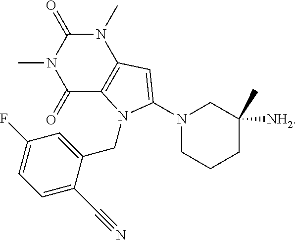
C1(=O)C2=C(N(C)C(=O)N1C)C=C(N1CCCC(C)([NH2])C1)N2CC1=CC(F)=CC=C1C#N
